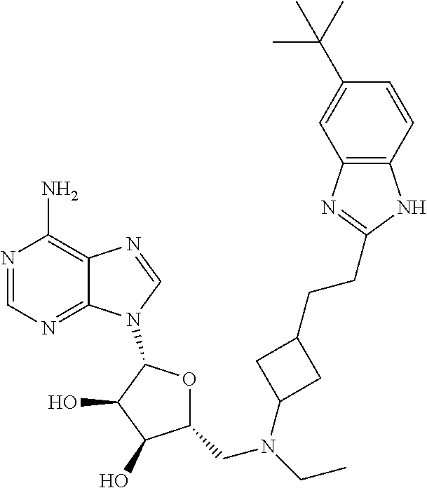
N1=CN=C2C(=C1N)N=CN2C1OC(CN(CC)C2CC(CCC3=NC4=C(C=CC(C(C)(C)C)=C4)N3)C2)C(O)C1O
